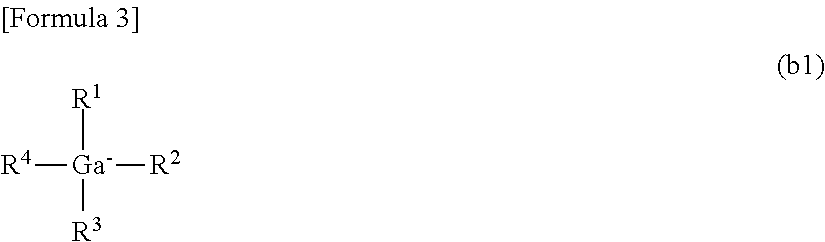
[R1][Ga]([R2])([R3])[R4]
